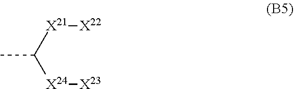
[X22][X21]C([X24][X23])C
